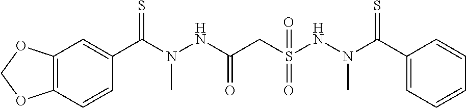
C1(C(N(NC(CS(NN(C(C2=CC=CC=C2)=S)C)(=O)=O)=O)C)=S)=CC2=C(C=C1)OCO2
